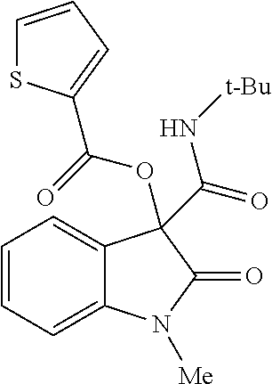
C1=CC=C2C(=C1)C(C(=O)N[t-Bu])(OC(=O)C1=CC=CS1)C(=O)N2[Me]
